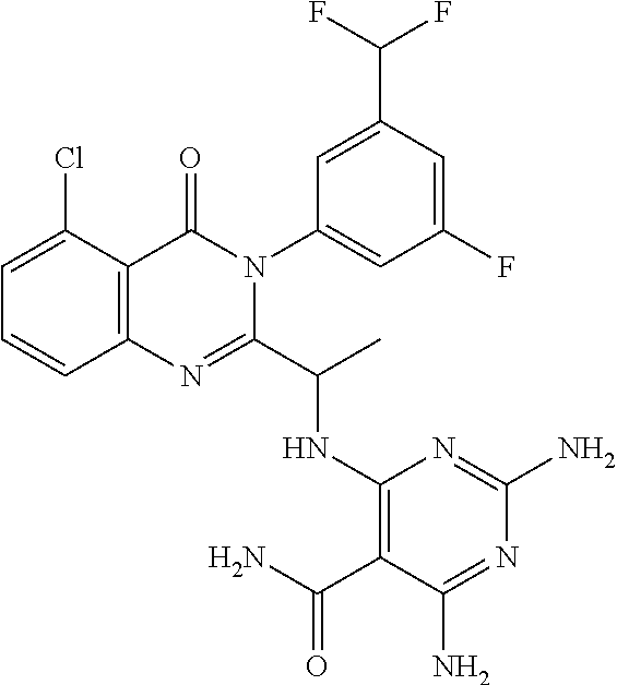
C1=C(Cl)C2=C(C=C1)N=C(C(C)NC1=C(C(N)=O)C(N)=NC(N)=N1)N(C1=CC(F)=CC(C(F)F)=C1)C2=O
